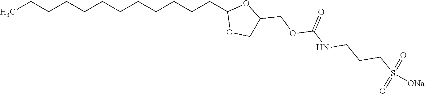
CCCCCCCCCCCCC1OCC(COC(NCCCS(=O)(=O)[ONa])=O)O1
